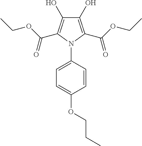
C1(O)=C(C(OCC)=O)N(C2=CC=C(OCCC)C=C2)C(C(OCC)=O)=C1O
